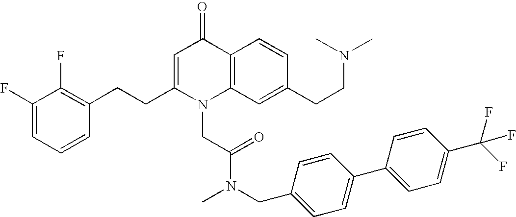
C1(F)=CC=CC(CCC2=CC(=O)C3=C(N2CC(N(CC2=CC=C(C4=CC=C(C(F)(F)F)C=C4)C=C2)C)=O)C=C(CCN(C)C)C=C3)=C1F
